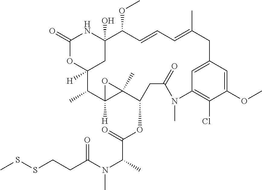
C1(=O)OC2([H])CC(O)(N1)C(OC)C=CC=C(C)CC1=CC(=C(Cl)C(OC)=C1)N(C)C(=O)CC(OC(=O)C(N(C)C(=O)CCSSC)C)C1(C)C([H])(C2C)O1
